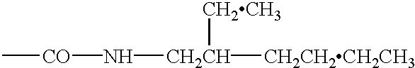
C[CO]N[CH2CH]([CH2CH2CH2CH3])[CH2CH3]
